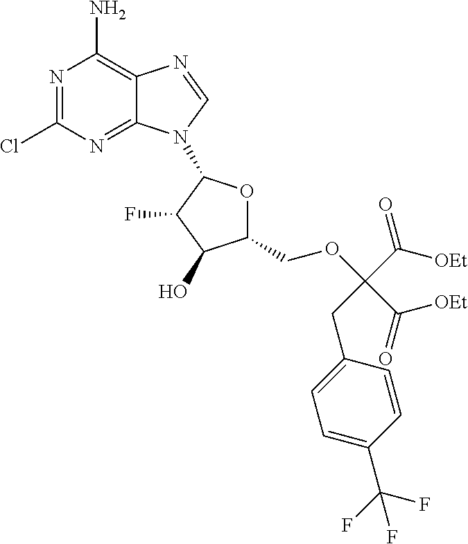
N1=C(Cl)N=C2C(=C1N)N=CN2C1OC(COC(CC2=CC=C(C(F)(F)F)C=C2)(C(=O)[OEt])C([OEt])=O)C(O)C1F
